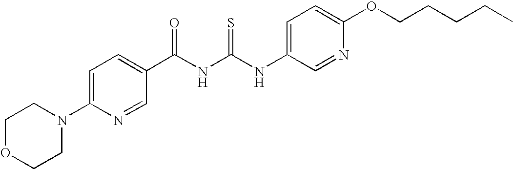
C(NC(NC1=CC=C(OCCCCC)N=C1)=S)(=O)C1=CC=C(N2CCOCC2)N=C1
